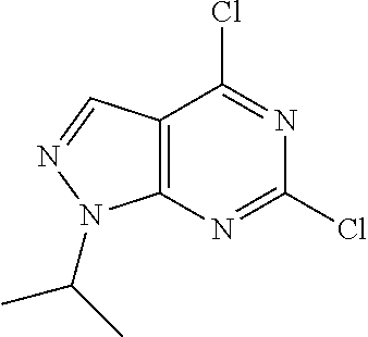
C12=C(C=NN1C(C)C)C(Cl)=NC(Cl)=N2
